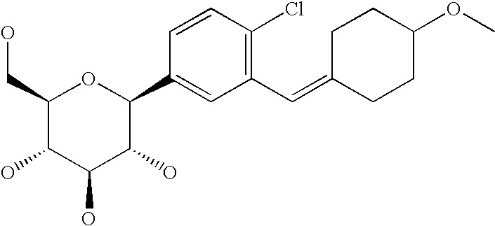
C1(CO)C(O)C(O)C(O)C(C2=CC(C=C3CCC(OC)CC3)=C(Cl)C=C2)O1
